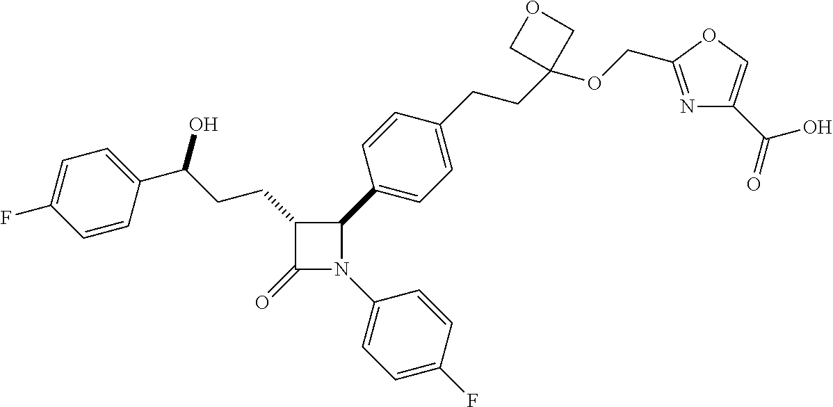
C1(=O)N(C2=CC=C(F)C=C2)C(C2=CC=C(CCC3(OCC4=NC(C(=O)O)=CO4)COC3)C=C2)C1CCC(O)C1=CC=C(F)C=C1
